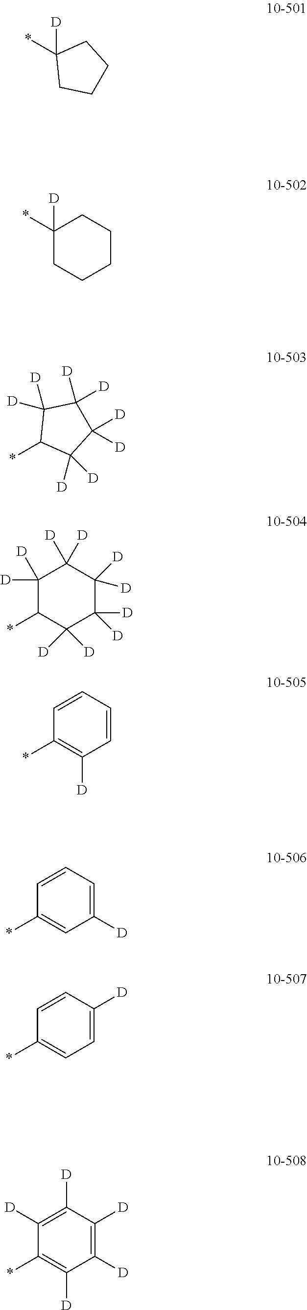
*C1([D])CCCC1.*C1([D])CCCCC1.*C1C([D])([D])C([D])([D])C([D])([D])C1([D])[D].*C1C([D])([D])C([D])([D])C([D])([D])C([D])([D])C1([D])[D].*C1=C([D])C([D])=C([D])C([D])=C1[D].*C1=CC=C([D])C=C1.*C1=CC([D])=CC=C1.*C1=C([D])C=CC=C1
